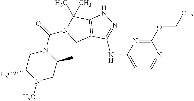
N(C1=NNC2=C1CN(C(=O)N1CC(C)N(C)CC1C)C2(C)C)C1=CC=NC(OCC)=N1
